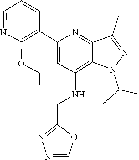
C(C)(C)N1C2=C(NCC3=NN=CO3)C=C(C3=C(OCC)N=CC=C3)N=C2C(C)=N1
